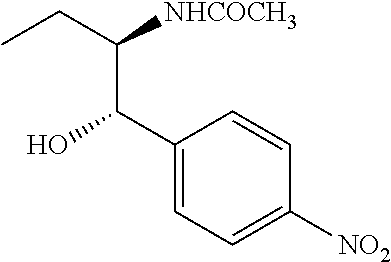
C1(C(C(CC)[NHCOCH3])O)=CC=C([NO2])C=C1
